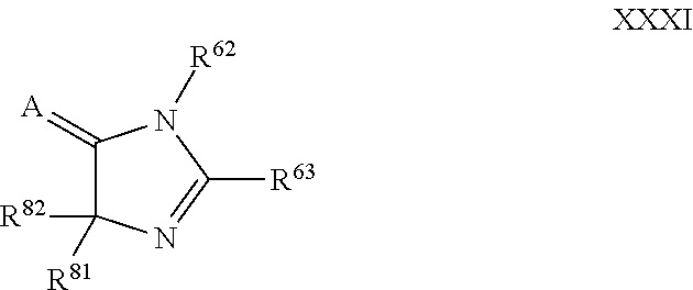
C1(=[A])C([R82])([R81])N=C([R63])N1[R62]
